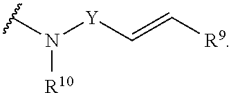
C([Y]N([R10])C)=C[R9]
